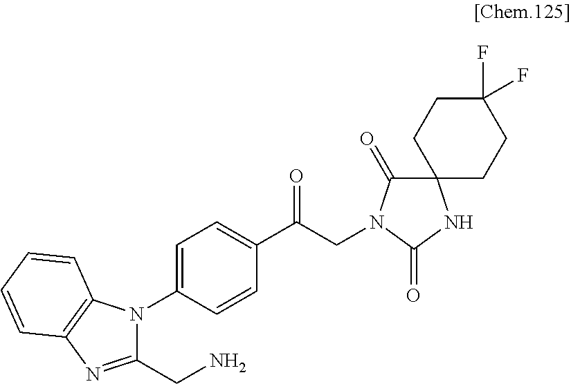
C1=C(N2C(CN)=NC3=C2C=CC=C3)C=CC(C(CN2C(=O)C3(CCC(F)(F)CC3)NC2=O)=O)=C1
